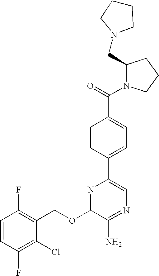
C1(OCC2=C(F)C=CC(F)=C2Cl)=NC(C2=CC=C(C(=O)N3C(CN4CCCC4)CCC3)C=C2)=CN=C1N
